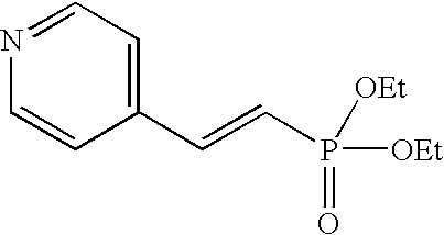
N1=CC=C(C=CP(=O)([OEt])[OEt])C=C1
